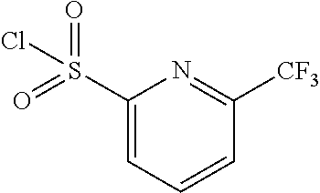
O=S(C1=CC=CC([CF3])=N1)(=O)Cl
